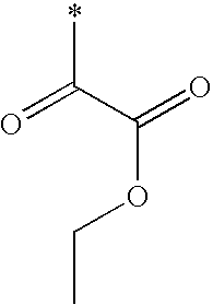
*C(C(=O)OCC)=O
